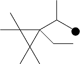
C1(C(C)C)(CC)C(C)(C)C1(C)C
